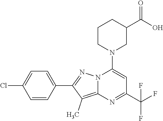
C1=C(C2=NN3C(=C2C)N=C(C(F)(F)F)C=C3N2CC(C(O)=O)CCC2)C=CC(Cl)=C1
